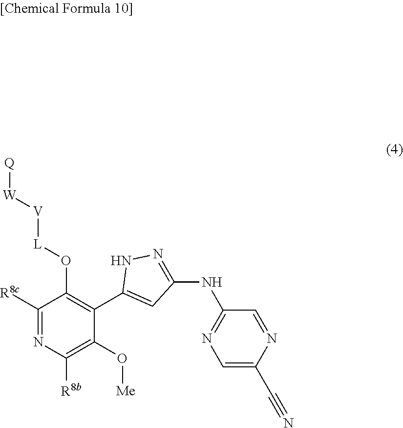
[Q][W][V][L]OC1=C(C2=CC(NC3=NC=C(C#N)N=C3)=NN2)C(O[Me])=C([R8b])N=C1[R8c]
